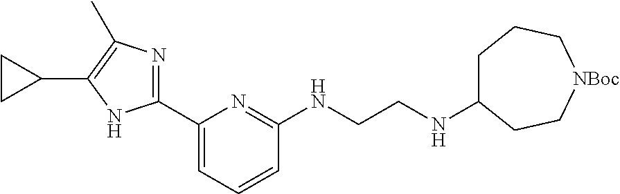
C1(C2=NC(C)=C(C3CC3)N2)=CC=CC(NCCNC2CCC[NBoc]CC2)=N1
